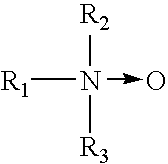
[R1]N(->O)([R2])[R3]
